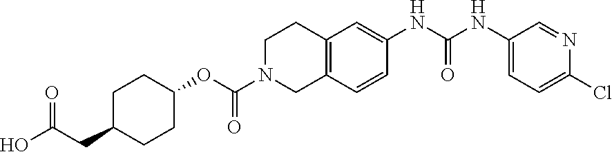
C1C(CC(O)=O)CCC(OC(N2CC3=C(CC2)C=C(NC(NC2=CC=C(Cl)N=C2)=O)C=C3)=O)C1
